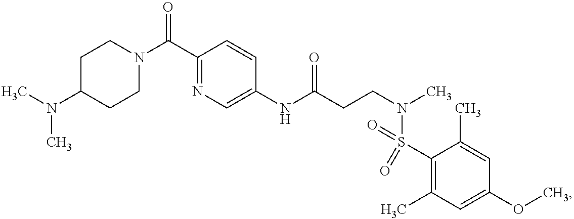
N(C1CCN(C(C2=NC=C(NC(CCN(C)S(C3=C(C)C=C(OC)C=C3C)(=O)=O)=O)C=C2)=O)CC1)(C)C
